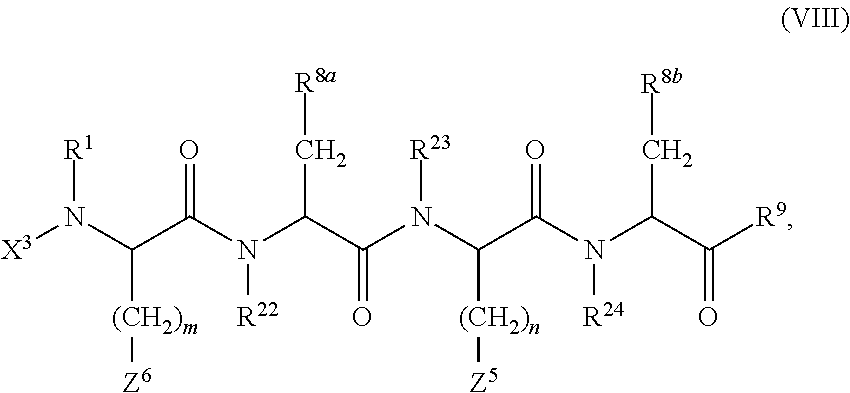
[R1]N([X3])C(C(N([R22])C(C(=O)N([R23])C(C(N([R24])C(C([R9])=O)C[R8b])=O)[(CH2)n][Z5])C[R8a])=O)[(CH2)m][Z6]
